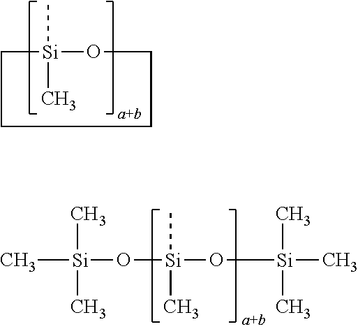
C1[Si](C)(C)OCCC1.C[Si](O[Si](O[Si](C)(C)C)(C)C)(C)C
